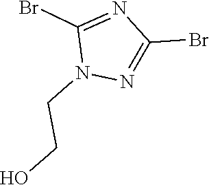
C1(Br)=NC(Br)=NN1CCO
